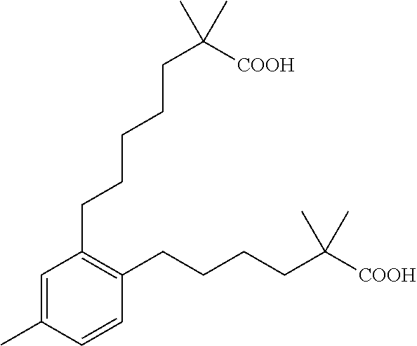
C1(C)=CC(CCCCCC(C)(C)[COOH])=C(CCCCC(C)(C)[COOH])C=C1
